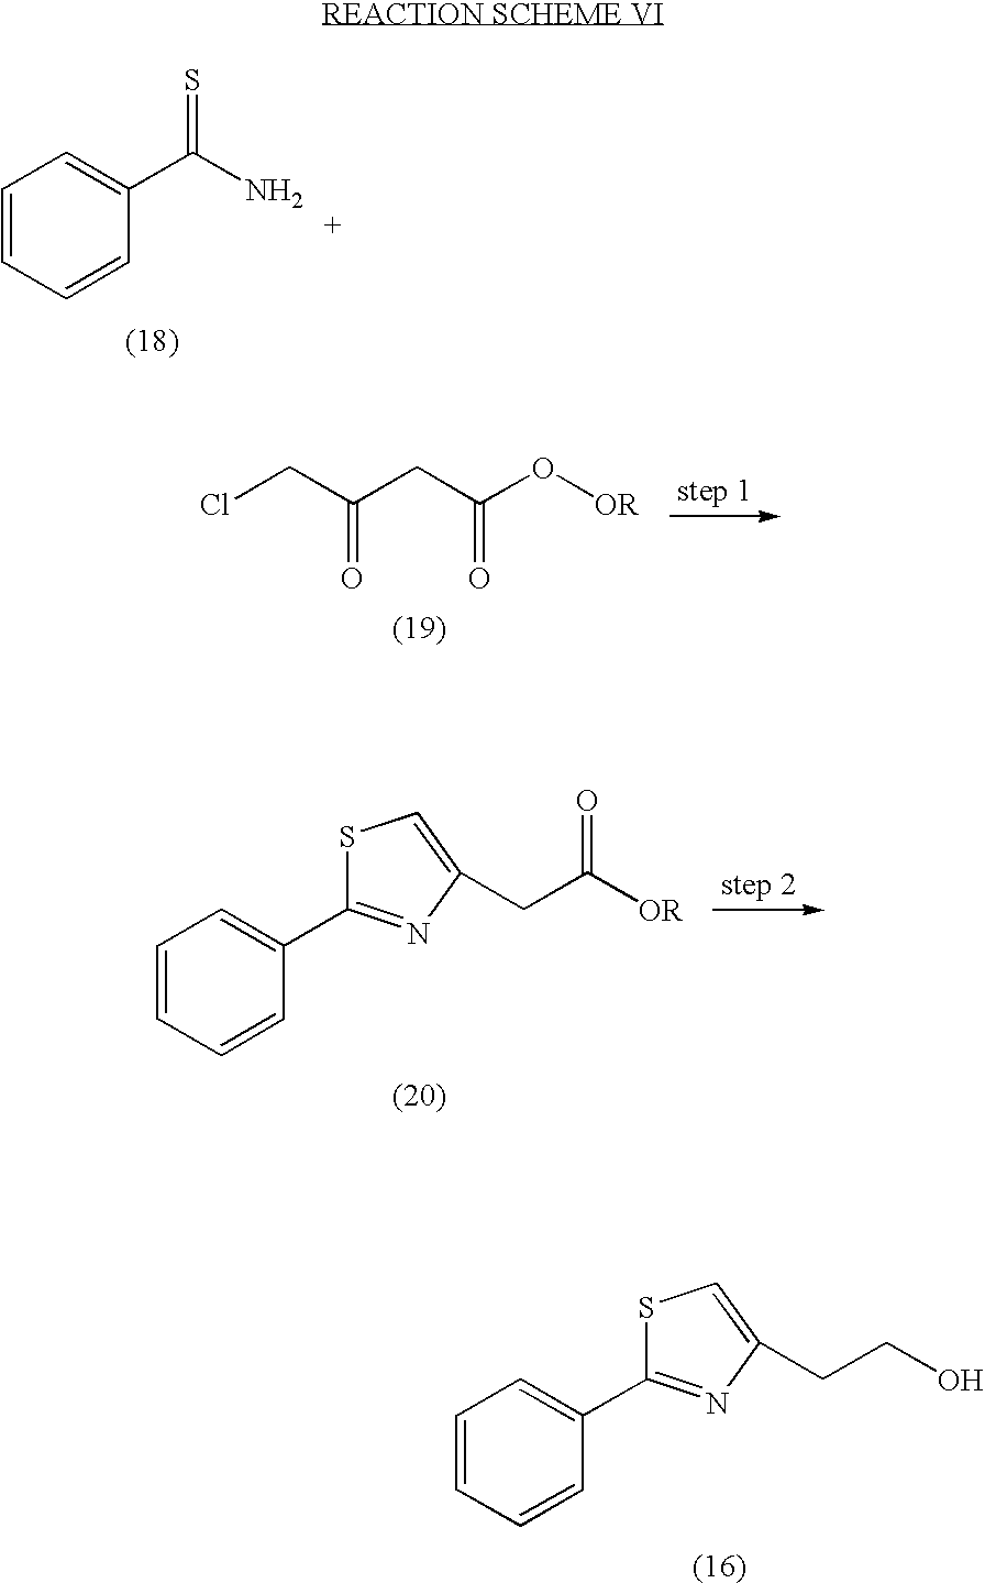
C1=CC=CC(C(N)=S)=C1.ClCC(CC(O[OR])=O)=O.C1=CC=CC(C2=NC(CC([OR])=O)=CS2)=C1.C1=CC=CC(C2=NC(CCO)=CS2)=C1
